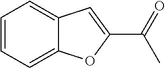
C12=CC=CC=C1C=C(C(=O)C)O2
